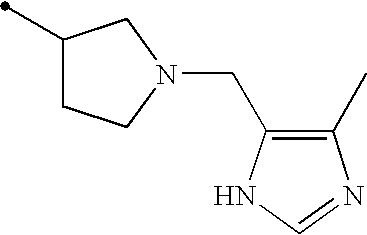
C1(C)CCN(CC2=C(C)N=CN2)C1
